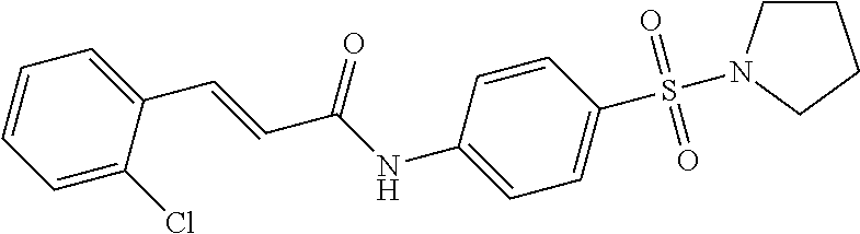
C1CN(S(C2=CC=C(NC(C=CC3=CC=CC=C3Cl)=O)C=C2)(=O)=O)CC1
